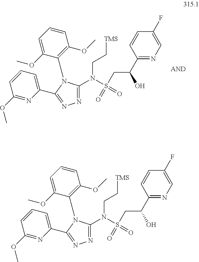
C1=CC=C(OC)C(N2C(N(S(=O)(=O)CC(C3=NC=C(F)C=C3)O)CC[TMS])=NN=C2C2=CC=CC(OC)=N2)=C1OC.C1=CC=C(OC)C(N2C(N(S(=O)(=O)CC(C3=NC=C(F)C=C3)O)CC[TMS])=NN=C2C2=CC=CC(OC)=N2)=C1OC
